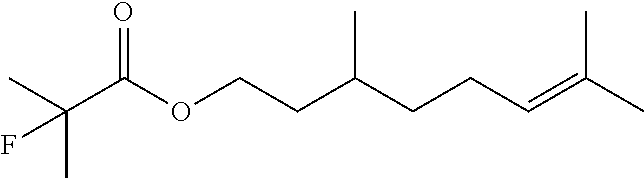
CC(C(OCCC(CCC=C(C)C)C)=O)(C)F
